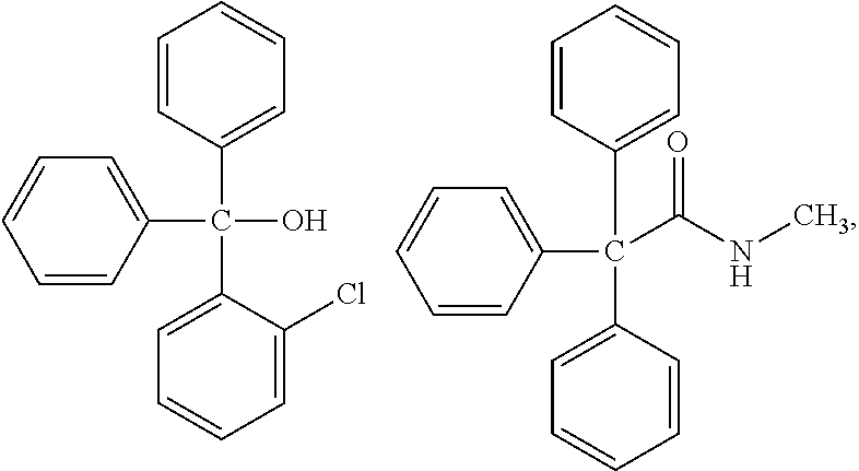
C1=CC(C(O)(C2=CC=CC=C2)C2=CC=CC=C2Cl)=CC=C1.C1=CC(C(C2=CC=CC=C2)(C2=CC=CC=C2)C(NC)=O)=CC=C1
